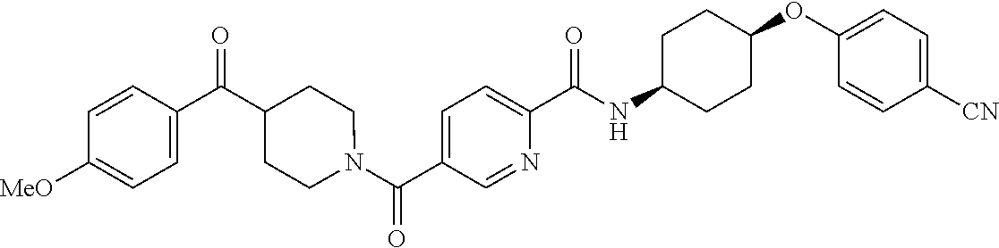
N(C(C1=CC=C(C(=O)N2CCC(C(C3=CC=C([OMe])C=C3)=O)CC2)C=N1)=O)C1CCC(OC2=CC=C([CN])C=C2)CC1
